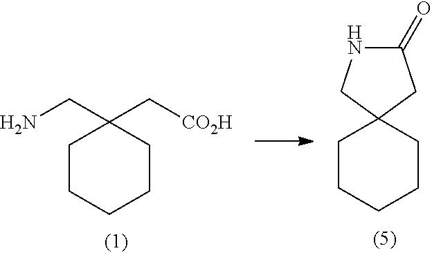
C1CCCCC1(C[CO2H])CN.C1CCCCC12CNC(=O)C2
